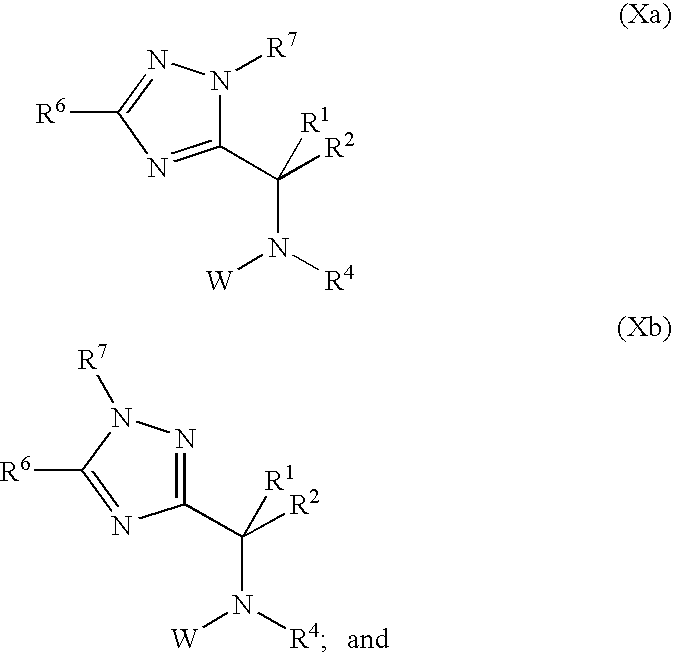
C1(C([R2])(N([R4])[W])[R1])=NN([R7])C([R6])=N1.C1(C([R2])(N([R4])[W])[R1])=NC([R6])=NN1[R7]
